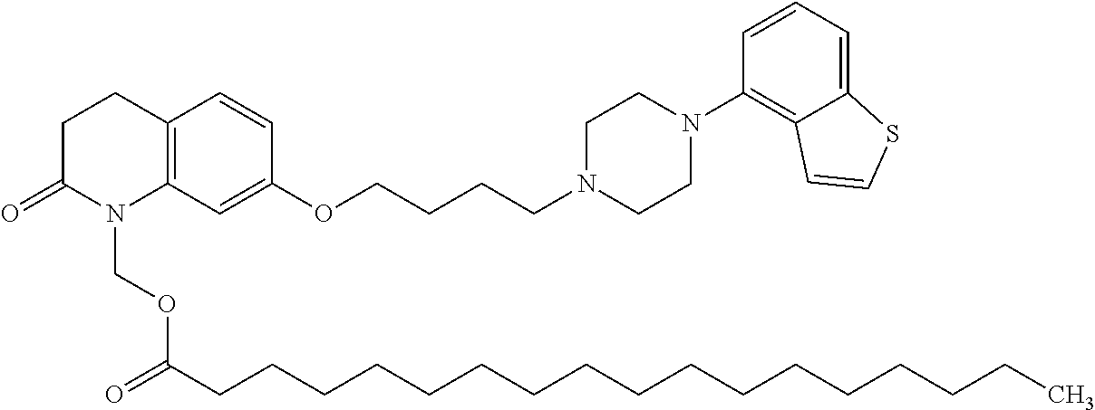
C12=C(C=C(OCCCCN3CCN(C4=C5C(=CC=C4)SC=C5)CC3)C=C1)N(COC(=O)CCCCCCCCCCCCCCCCC)C(=O)CC2
